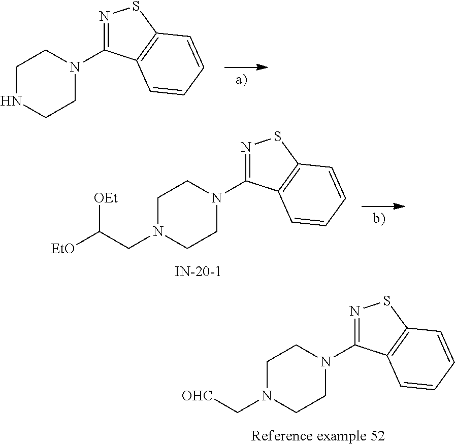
C1N(C[OHC])CCN(C2=NSC3=C2C=CC=C3)C1.C1NCCN(C2=NSC3=C2C=CC=C3)C1.C1N(CC([OEt])[EtO])CCN(C2=NSC3=C2C=CC=C3)C1
